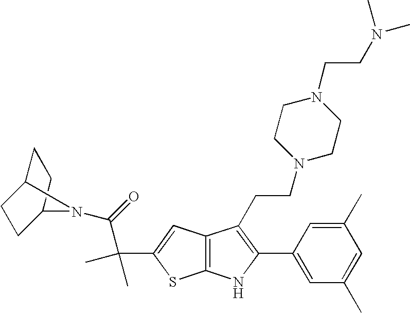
C1C2CCC(C1)N2C(=O)C(C)(C)C1=CC2=C(S1)NC(C1=CC(C)=CC(C)=C1)=C2CCN1CCN(CCN(C)C)CC1
